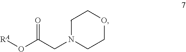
[RA]OC(CN1CCOCC1)=O
